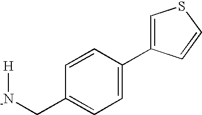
[H][-N]CC1=CC=C(C2=CSC=C2)C=C1
